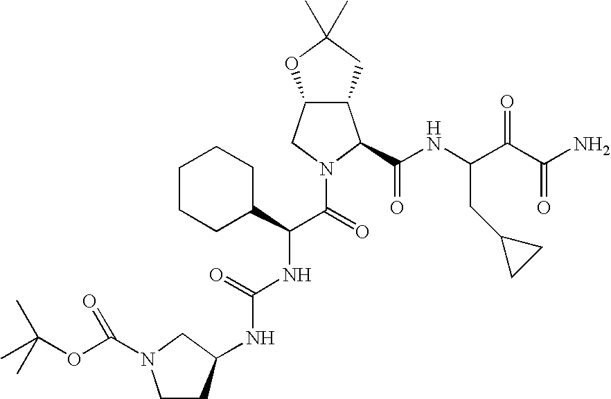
N(C(=O)NC(C(=O)N1C(C(NC(C(C(N)=O)=O)CC2CC2)=O)C2C(C1)OC(C)(C)C2)C1CCCCC1)C1CCN(C(OC(C)(C)C)=O)C1
